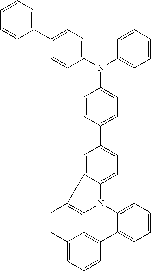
C1=CC(C2=CC=C3C(=C2)C2=C4N3C3=CC=CC=C3C3=C4C(=CC=C3)C=C2)=CC=C1N(C1=CC=C(C2=CC=CC=C2)C=C1)C1=CC=CC=C1
